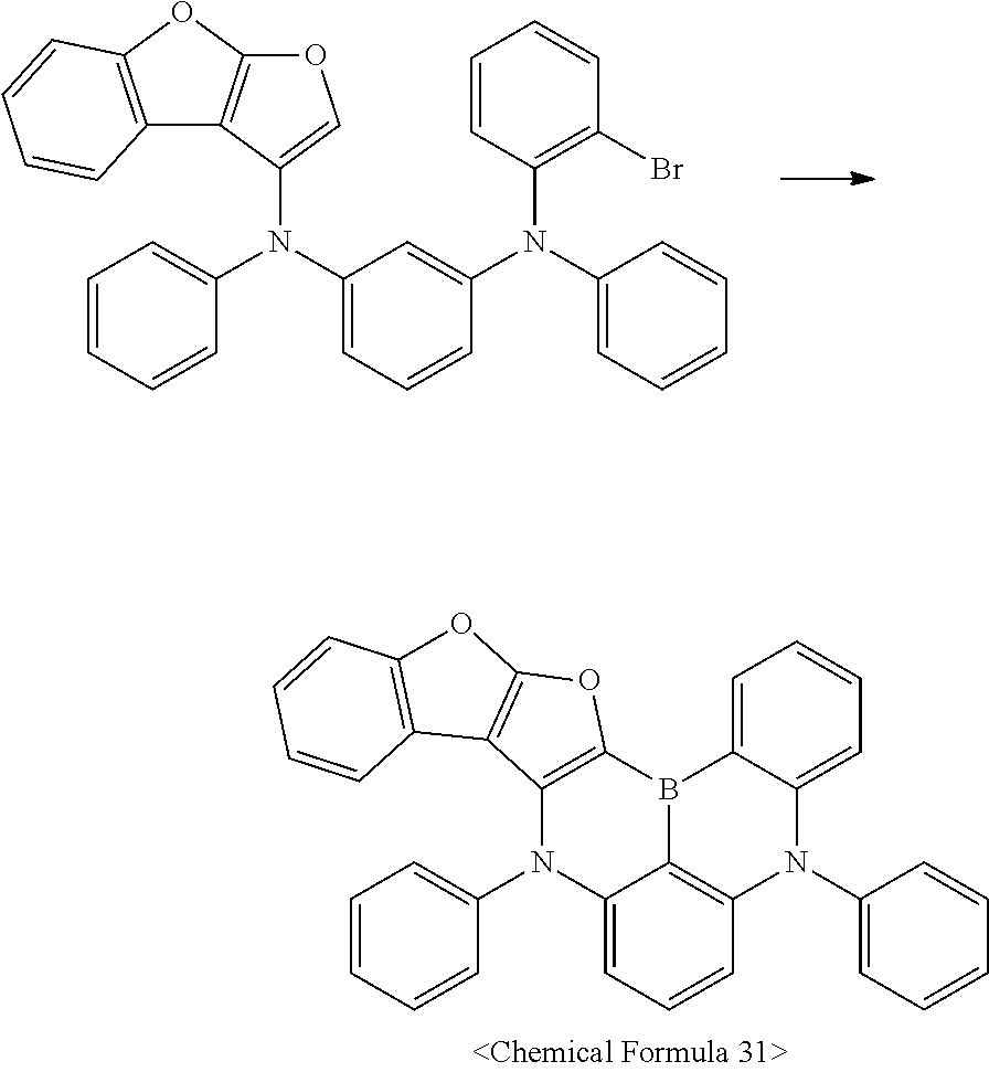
C1=CC=CC(N2C3=CC=CC4=C3B(C3=CC=CC=C3N4C3=CC=CC=C3)C3=C2C2=C(O3)OC3=C2C=CC=C3)=C1.C1=CC=CC(N(C2=CC=CC(N(C3=CC=CC=C3)C3=C(Br)C=CC=C3)=C2)C2=COC3=C2C2=C(O3)C=CC=C2)=C1
